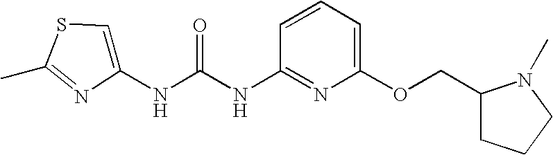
CC1=NC(NC(NC2=NC(OCC3CCCN3C)=CC=C2)=O)=CS1
